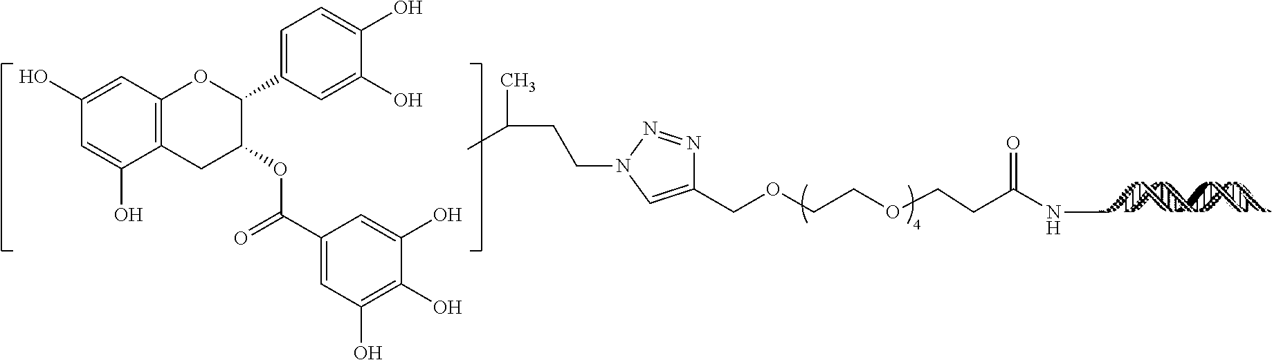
C1(COCCOCCC(NC)=O)=CN(CCC(C)C)N=N1.C12=C(C=C(O)C=C1O)OC(C1=CC=C(O)C(O)=C1)C(OC(C1=CC(O)=C(O)C(O)=C1)=O)C2
